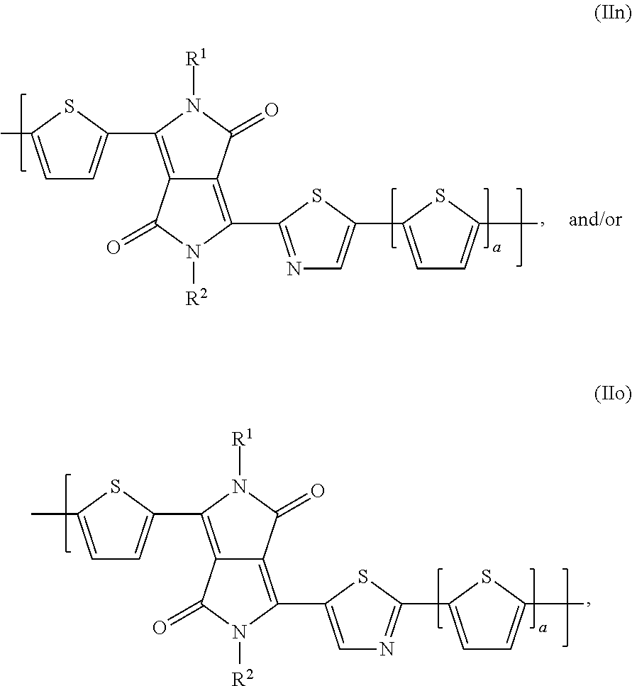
C12=C(C3=CC=C(C)S3)N([R1])C(=O)C1=C(C1=CN=C(C3=CC=C(C)S3)S1)N([R2])C2=O.C12=C(C3=CC=C(C)S3)N([R1])C(=O)C1=C(C1=NC=C(C3=CC=C(C)S3)S1)N([R2])C2=O
